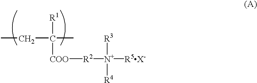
[COO]([R2][N+]([R5X-])([R3])[R4])C(CC)(C)[R1]
